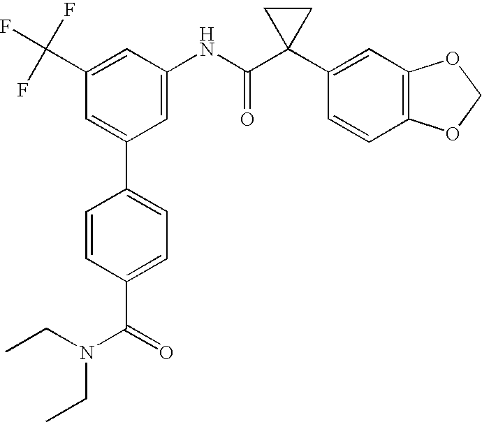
C1(NC(C2(C3=CC4=C(C=C3)OCO4)CC2)=O)=CC(C2=CC=C(C(N(CC)CC)=O)C=C2)=CC(C(F)(F)F)=C1
